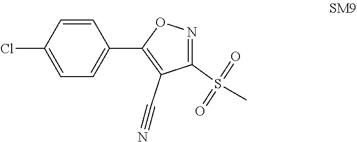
C1(Cl)=CC=C(C2=C(C#N)C(S(C)(=O)=O)=NO2)C=C1
